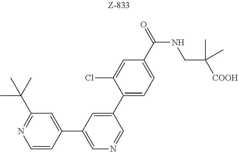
C1=CC(C2=CN=CC(C3=CC=C(C(=O)NCC([COOH])(C)C)C=C3Cl)=C2)=CC(C(C)(C)C)=N1
